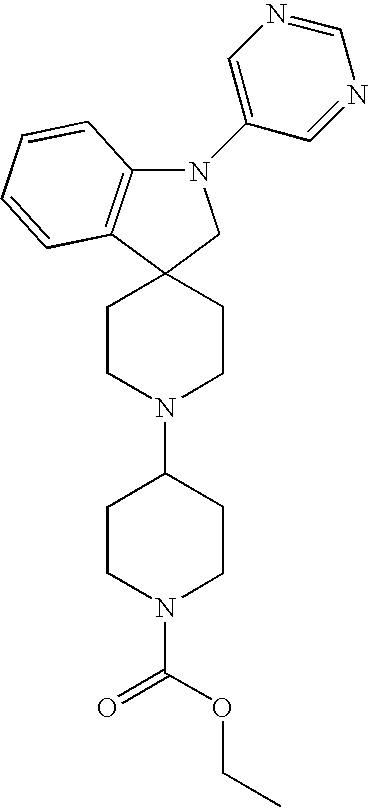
C1CN(C2CCN(C(=O)OCC)CC2)CCC12C1=C(N(C3=CN=CN=C3)C2)C=CC=C1
